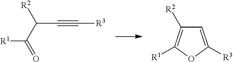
C1=C([R3])OC([R1])=C1[R2].C(C#C[R3])(C(=O)[R1])[R2]
